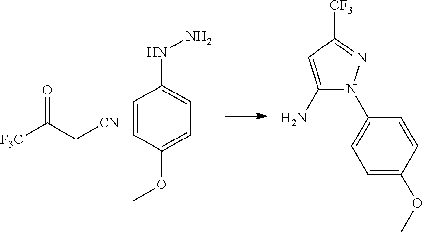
[F3C]C(C[CN])=O.C1=CC(OC)=CC=C1NN.C1(N)=CC([CF3])=NN1C1=CC=C(OC)C=C1
